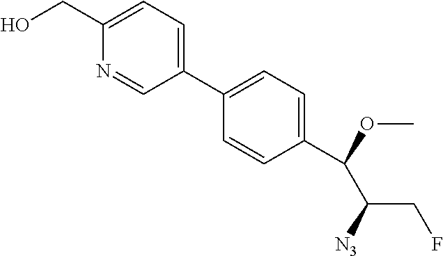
C1(C2=CC=C(CO)N=C2)=CC=C(C(C(CF)[N3])OC)C=C1
